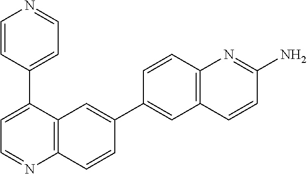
C1=CC(C2=CC=NC3=C2C=C(C2=CC4=C(C=C2)N=C(N)C=C4)C=C3)=CC=N1
